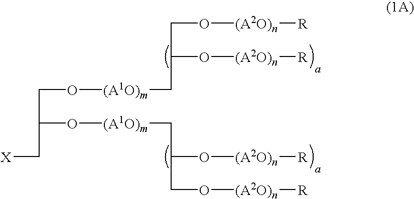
C(C(O[(A1O)m]CC(O[(A2O)n][R])CO[(A2O)n][R])C[X])O[(A1O)m]CC(O[(A2O)n][R])CO[(A2O)n][R]
